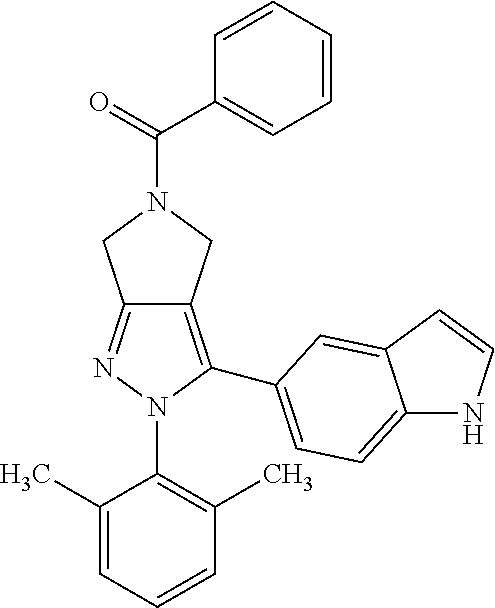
C12=NN(C3=C(C)C=CC=C3C)C(C3=CC=C4NC=CC4=C3)=C1CN(C(C1=CC=CC=C1)=O)C2
